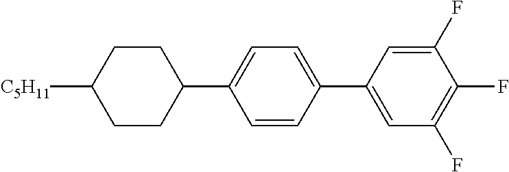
C1CC([C5H11])CCC1C1=CC=C(C2=CC(F)=C(F)C(F)=C2)C=C1
